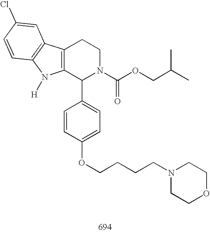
C12=C(C(C3=CC=C(OCCCCN4CCOCC4)C=C3)N(C(OCC(C)C)=O)CC1)N([H])C1=C2C=C(Cl)C=C1
